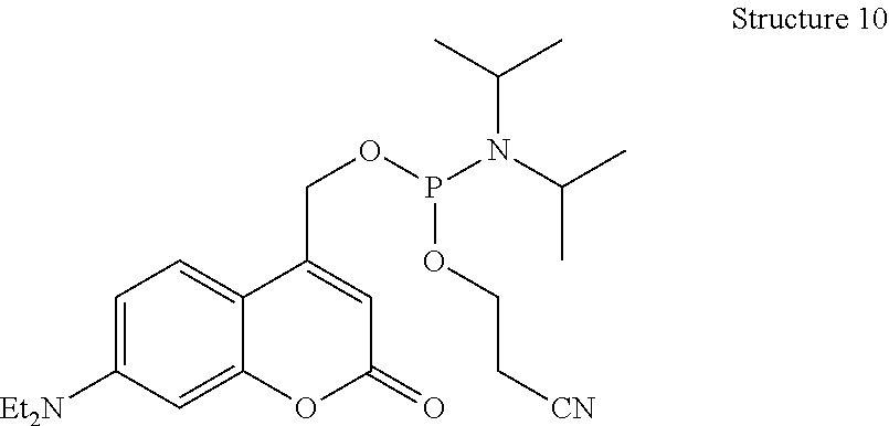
C1=C([Et2N])C=C2C(=C1)C(COP(N(C(C)C)C(C)C)OCC[CN])=CC(=O)O2
